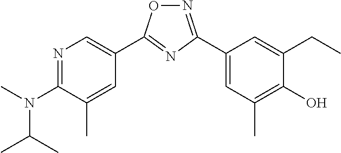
N1=C(C2=CC(C)=C(O)C(CC)=C2)N=C(C2=CN=C(N(C(C)C)C)C(C)=C2)O1
